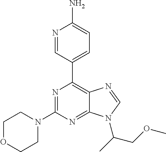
N1=C(N2CCOCC2)N=C2C(=C1C1=CC=C(N)N=C1)N=CN2C(COC)C
